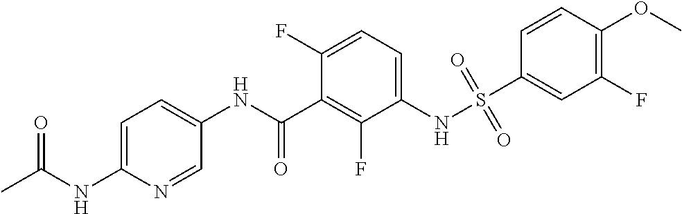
S(NC1=CC=C(F)C(C(NC2=CC=C(NC(C)=O)N=C2)=O)=C1F)(=O)(=O)C1=CC(F)=C(OC)C=C1
